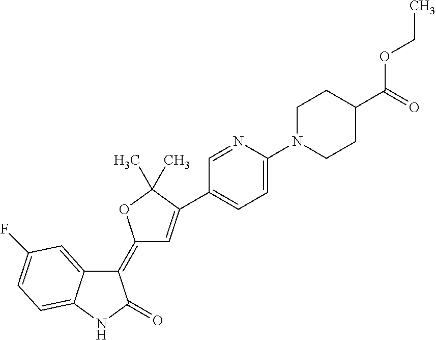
C1(=C2C=C(C3=CC=C(N4CCC(C(=O)OCC)CC4)N=C3)C(C)(C)O2)C2=CC(F)=CC=C2NC1=O
